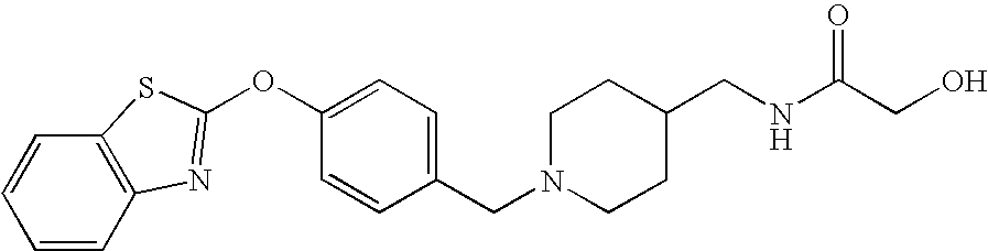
C1=CC2=C(C=C1)SC(OC1=CC=C(CN3CCC(CNC(CO)=O)CC3)C=C1)=N2
